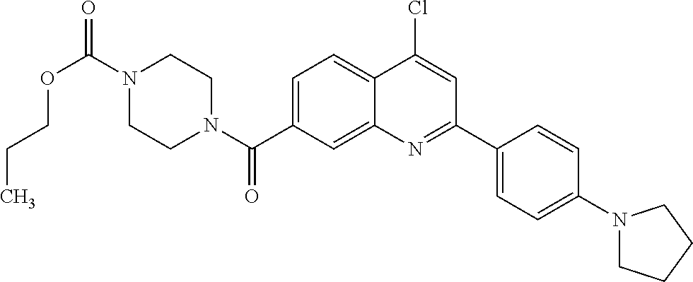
N1(C(OCCC)=O)CCN(C(=O)C2=CC=C3C(=C2)N=C(C2=CC=C(N4CCCC4)C=C2)C=C3Cl)CC1
